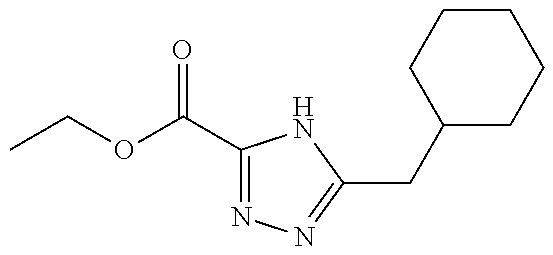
CCOC(C1=NN=C(CC2CCCCC2)N1)=O
